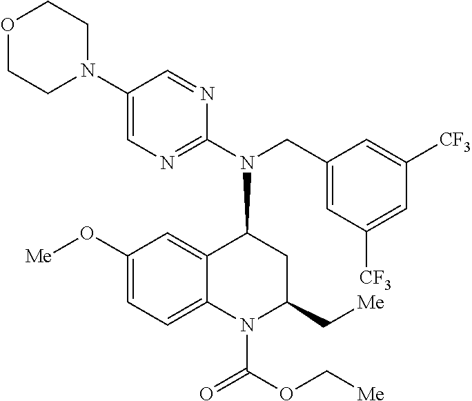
C1(O[Me])=CC=C2C(=C1)C(N(CC1=CC([CF3])=CC([CF3])=C1)C1=NC=C(N3CCOCC3)C=N1)CC(C[Me])N2C(=O)OC[Me]
